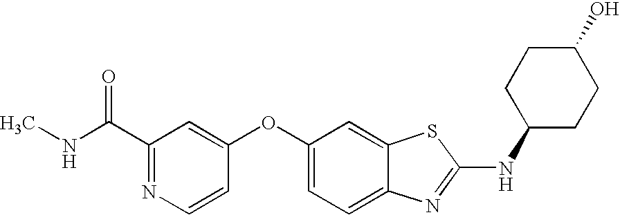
N1=C(C(=O)NC)C=C(OC2=CC=C3C(=C2)SC(NC2CCC(O)CC2)=N3)C=C1
